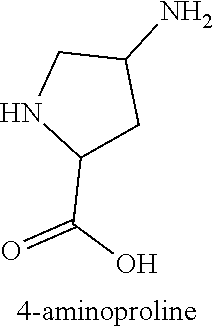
C1(C(O)=O)CC(N)CN1
